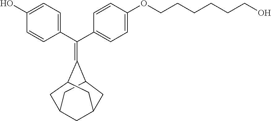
OC1=CC=C(C(C2=CC=C(OCCCCCCO)C=C2)=C2C3CC4CC2CC(C3)C4)C=C1
